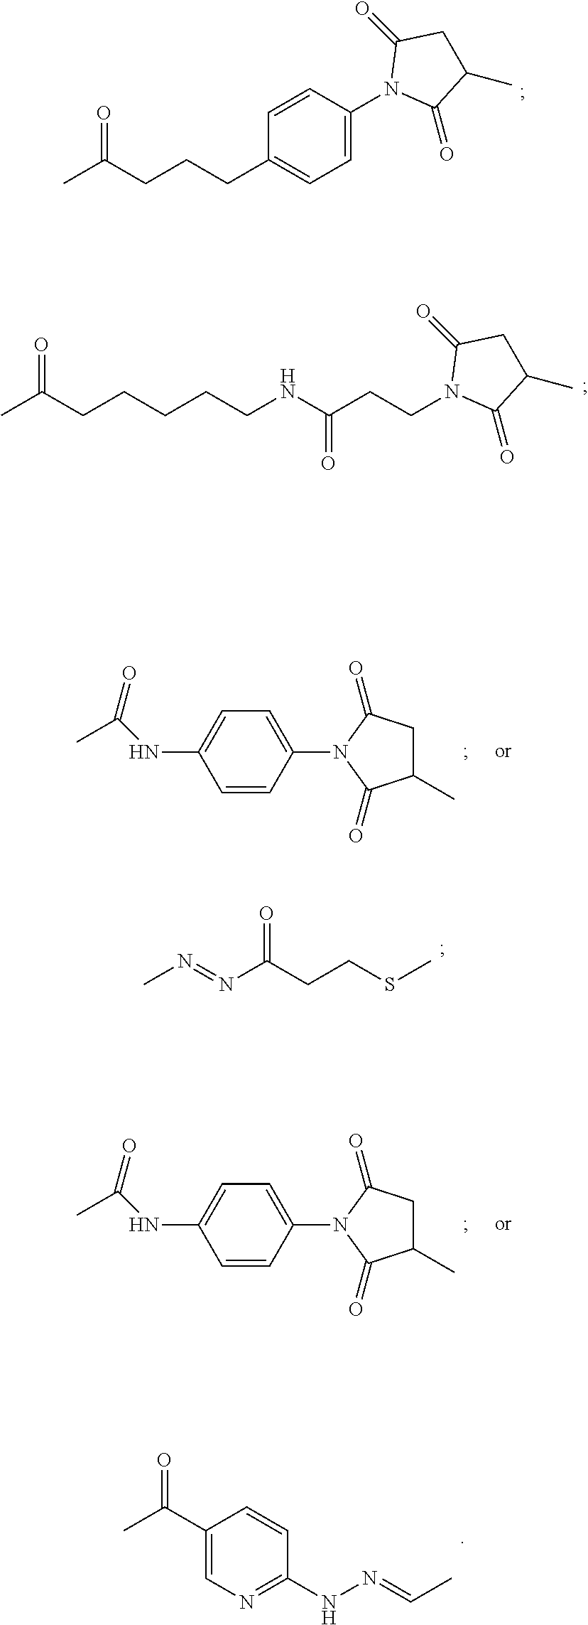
C1(CCCC(C)=O)=CC=C(N2C(=O)C(C)CC2=O)C=C1.C1=CC(N2C(=O)C(C)CC2=O)=CC=C1NC(C)=O.CN=NC(CCSC)=O.C1=CC(N2C(=O)C(C)CC2=O)=CC=C1NC(C)=O.C1(C(=O)C)=CN=C(NN=CC)C=C1.N1(CCC(NCCCCCC(C)=O)=O)C(=O)C(C)CC1=O
